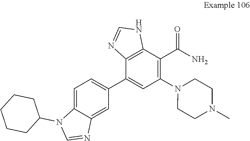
C12=C(C(C3=CC=C4C(=C3)N=CN4C3CCCCC3)=CC(N3CCN(C)CC3)=C1C(N)=O)N=CN2
